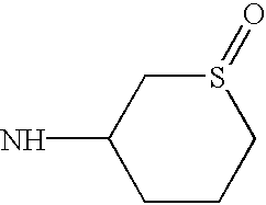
C1CCS(=O)CC1N
